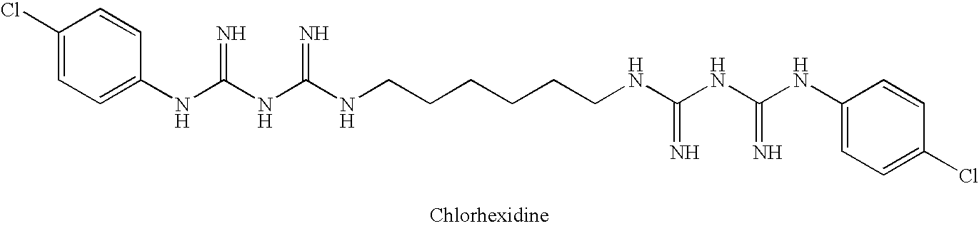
C1(Cl)=CC=C(NC(NC(NCCCCCCNC(NC(NC2=CC=C(Cl)C=C2)=N)=N)=N)=N)C=C1
